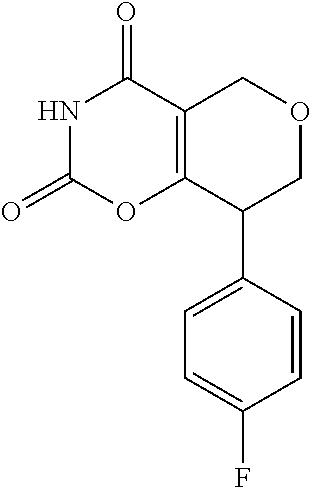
N1C(=O)OC2=C(C1=O)COCC2C1=CC=C(F)C=C1
